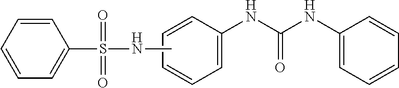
C1=CC=C(S(NC)(=O)=O)C=C1.C1=CC=C(NC(NC2=CC=CC=C2)=O)C=C1
